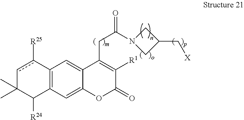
C12=C(C=C3C(=C1)C(CC(N1CC(C[X])C1)=O)=C([R1])C(=O)O3)C([R24])C(C)(C)cc2[R25]
